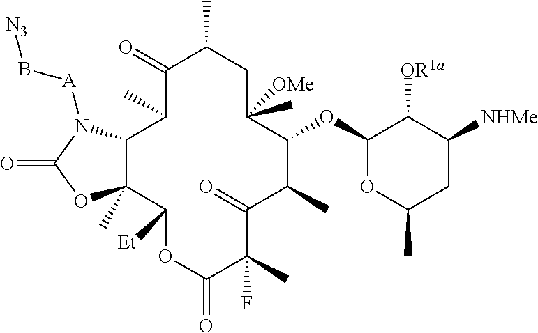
C12C(C)(C([Et])OC(=O)C(C)(F)C(=O)C(C)C(OC3OC(C)CC([NHMe])C3[OR1a])C(C)([OMe])CC(C)C(=O)C1C)OC(=O)N2[A]B[N3]
